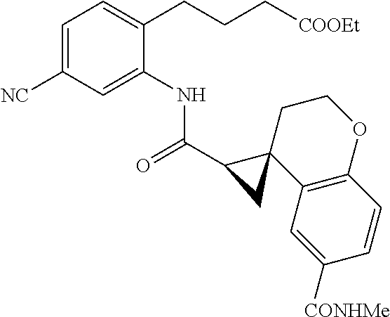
C1=C([NC])C=C(NC(C2CC23C2=C(OCC3)C=CC([CONHMe])=C2)=O)C(CCC[COOEt])=C1
